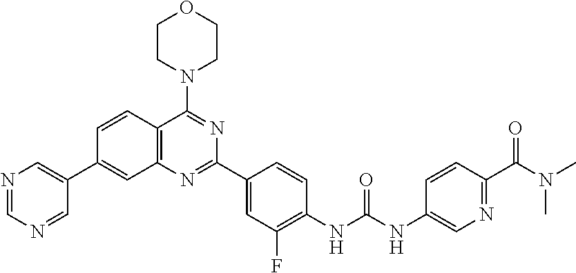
C1=CC2=C(C=C1C1=CN=CN=C1)N=C(C1=CC(F)=C(NC(NC3=CN=C(C(N(C)C)=O)C=C3)=O)C=C1)N=C2N1CCOCC1
